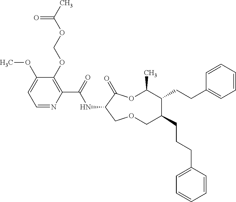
C1(OCOC(C)=O)=C(C(NC2C(=O)OC(C)C(CCC3=CC=CC=C3)C(CCCC3=CC=CC=C3)COC2)=O)N=CC=C1OC
